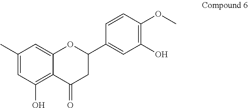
C1(C)=CC(O)=C2C(=C1)OC(C1=CC(O)=C(OC)C=C1)CC2=O
